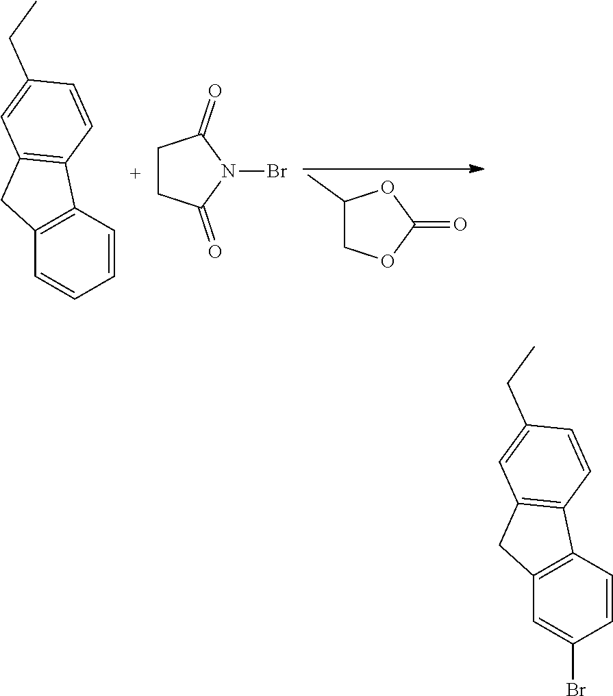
C12=C(C=CC(Br)=C1)C1=C(C2)C=C(CC)C=C1.C12=C(C=CC=C1)C1=C(C2)C=C(CC)C=C1.C1(C)COC(=O)O1.C1CC(=O)N(Br)C1=O
